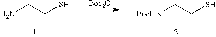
[BocHN]CCS.[Boc2O].NCCS
